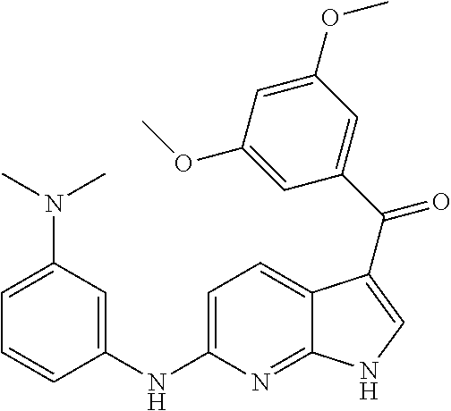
C12=NC(NC3=CC(N(C)C)=CC=C3)=CC=C1C(C(C1=CC(OC)=CC(OC)=C1)=O)=CN2
